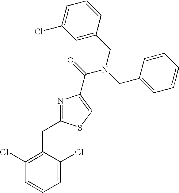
N1=C(CC2=C(Cl)C=CC=C2Cl)SC=C1C(=O)N(CC1=CC=CC=C1)CC1=CC(Cl)=CC=C1
